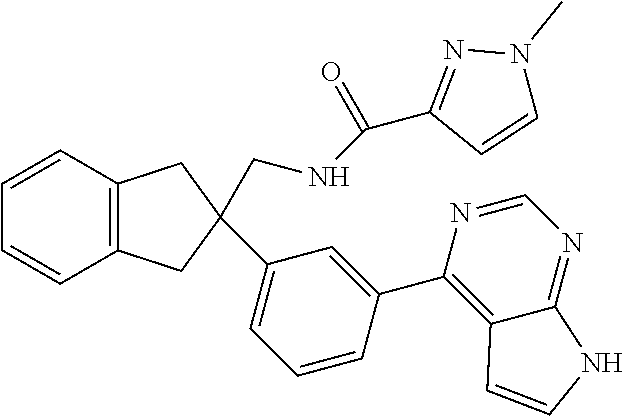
C1=CC2=C(C=C1)CC(C1=CC=CC(C3=C4C(=NC=N3)NC=C4)=C1)(CNC(C1=NN(C)C=C1)=O)C2
